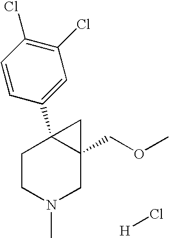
C1=CC(C23CCN(C)CC2(COC)C3)=CC(Cl)=C1Cl.[H]Cl
